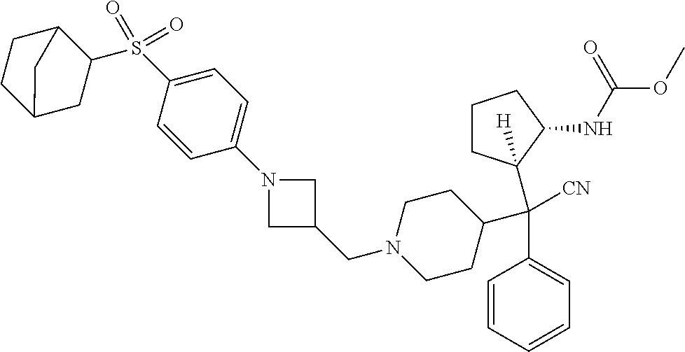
N1(CC2CN(C3=CC=C(S(=O)(=O)C4C5CCC(C4)C5)C=C3)C2)CCC(C(C2=CC=CC=C2)([CN])C2([H])CCCC2NC(OC)=O)CC1
